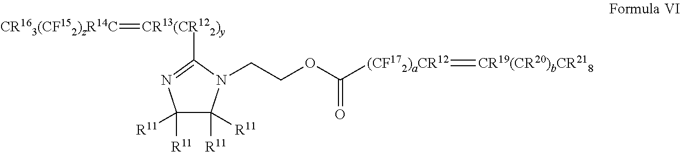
C1([R11])([R11])C([R11])([R11])N(CCOC([(CF172)aCR12]=[CR19(CR20)bCR218])=O)C([CR13(CR122)y]=[CR163(CF152)zR14C])=N1
